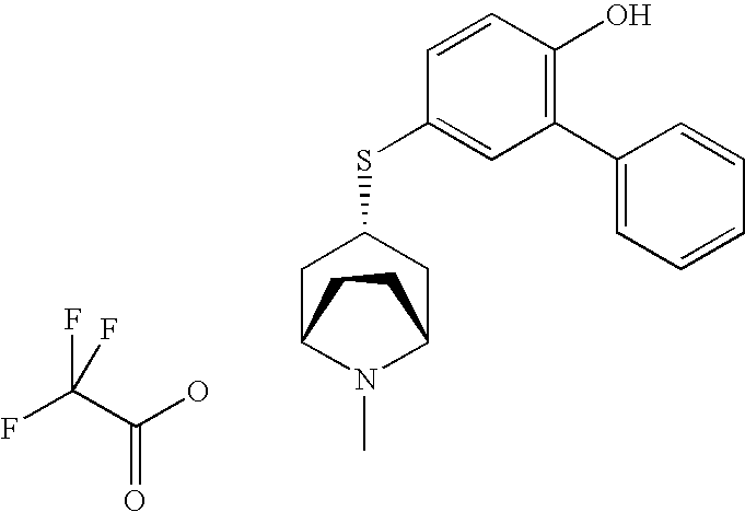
C1C2N(C)C(CC1SC1=CC(C3=CC=CC=C3)=C(O)C=C1)CC2.C(=O)(O)C(F)(F)F
